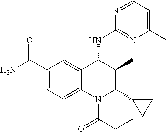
C1(C(N)=O)=CC=C2C(=C1)C(NC1=NC(C)=CC=N1)C(C)C(C1CC1)N2C(CC)=O
